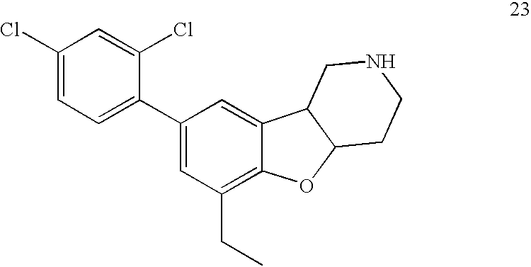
C1(Cl)=CC=C(C2=CC(CC)=C3C(=C2)C2C(O3)CCNC2)C(Cl)=C1
